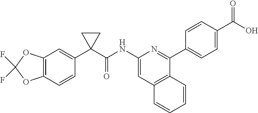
C12=C(C=CC(C3(C(=O)NC4=CC5=C(C(C6=CC=C(C(O)=O)C=C6)=N4)C=CC=C5)CC3)=C1)OC(F)(F)O2
